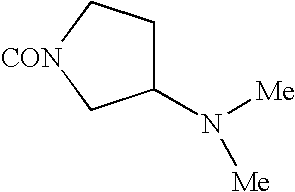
C1(N([Me])[Me])CC[CON]C1
